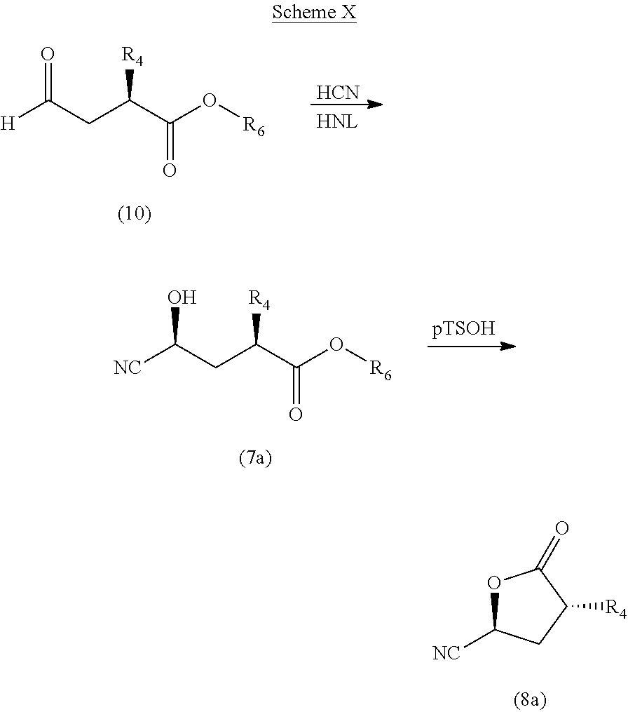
[H]C(CC(C(O[R6])=O)[R4])=O.[HCN].[NC]C(CC(C(O[R6])=O)[R4])O.O1C([NC])CC([R4])C1=O
